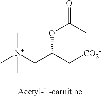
C[N+](CC(C[CO2-])OC(=O)C)(C)C
